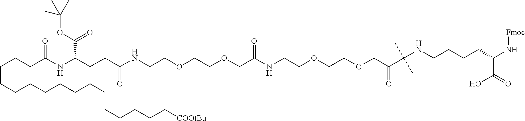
C(C(OC(C)(C)C)=O)(CCC(=O)NCCOCCOCC(=O)NCCOCCOCC(=O)C(C)(NCCCCC(N[Fmoc])C(O)=O)C)NC(CCCCCCCCCCCCCCCC[COOtBu])=O
